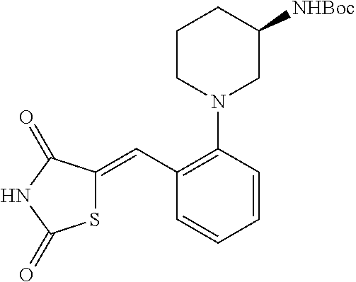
S1C(=CC2=C(N3CC([NHBoc])CCC3)C=CC=C2)C(=O)NC1=O
